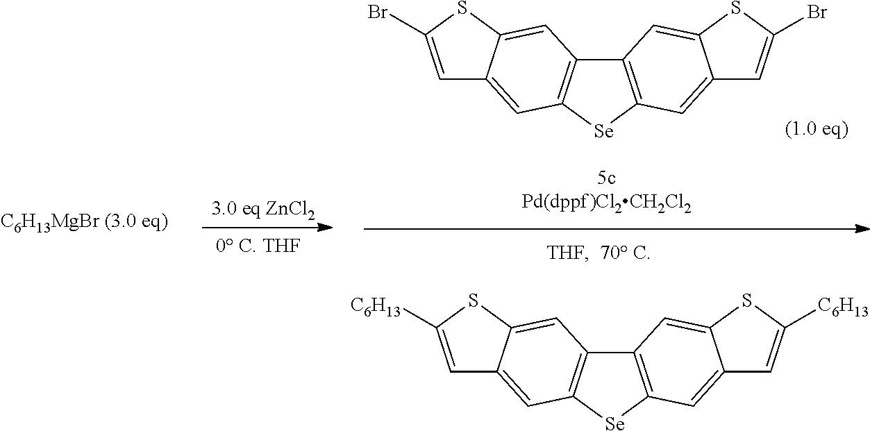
[C6H13MgBr (3.0 eq)].C1=C(Br)SC2=CC3=C([Se]C4=C3C=C3SC(Br)=CC3=C4)C=C12.C1=C([C6H13])SC2=CC3=C([Se]C4=C3C=C3SC([C6H13])=CC3=C4)C=C12
